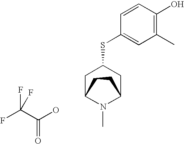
C1C2N(C)C(CC1SC1=CC(C)=C(O)C=C1)CC2.C(=O)(O)C(F)(F)F
